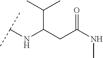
C(C(CC(NC)=O)NC(C)C)(C)C
